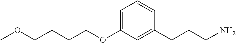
C1=C(OCCCCOC)C=C(CCCN)C=C1
